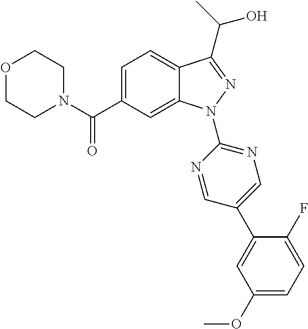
O1CCN(C(C2=CC=C3C(=C2)N(C2=NC=C(C4=CC(OC)=CC=C4F)C=N2)N=C3C(C)O)=O)CC1
